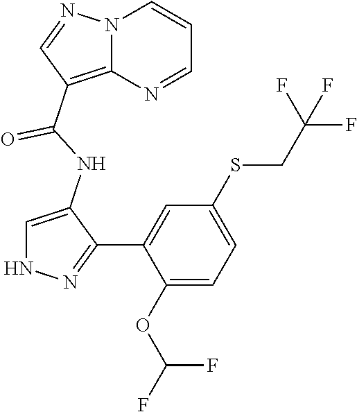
C1=C(NC(=O)C2=C3N(C=CC=N3)N=C2)C(C2=CC(SCC(F)(F)F)=CC=C2OC(F)F)=NN1
